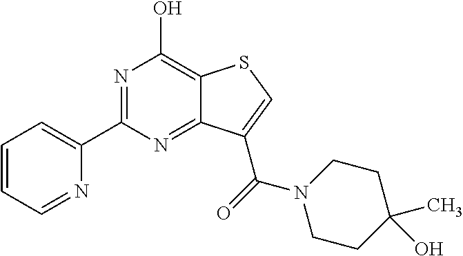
N1=C(C2=CC=CC=N2)N=C2C(=C1O)SC=C2C(=O)N1CCC(C)(O)CC1
